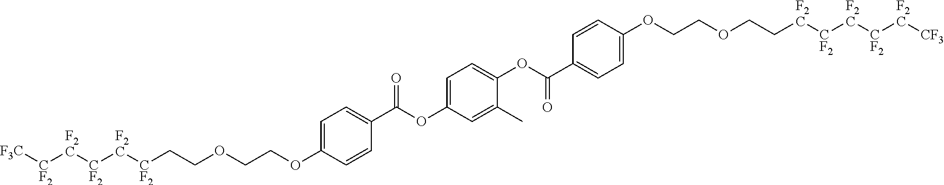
O=C(OC1=CC=C(OC(C2=CC=C(OCCOCC[F2C][CF2][F2C][CF2][F2C][CF3])C=C2)=O)C(C)=C1)C1=CC=C(OCCOCC[CF2][F2C][CF2][F2C][CF2][F3C])C=C1
